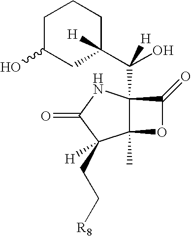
C12(C)C(C(C3([H])CCCC(O)C3)(O)[H])(NC(=O)C1(CC[R8])[H])C(=O)O2
